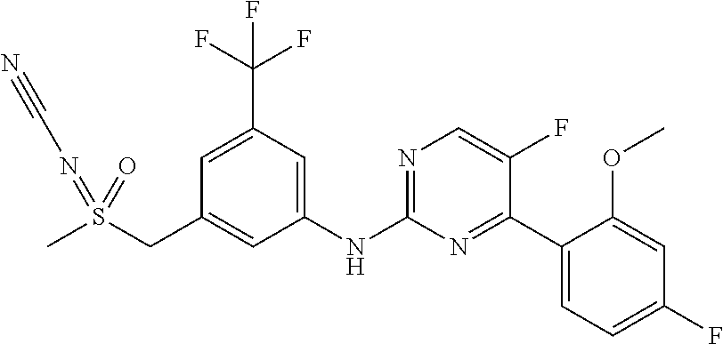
C1=C(C(F)(F)F)C=C(NC2=NC=C(F)C(C3=CC=C(F)C=C3OC)=N2)C=C1CS(C)(=NC#N)=O
